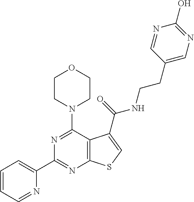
C1=CC=NC(C2=NC3=C(C(N4CCOCC4)=N2)C(C(=O)NCCC2=CN=C(O)N=C2)=CS3)=C1
